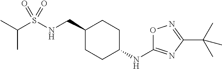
C(S(NCC1CCC(NC2=NC(C(C)(C)C)=NO2)CC1)(=O)=O)(C)C
